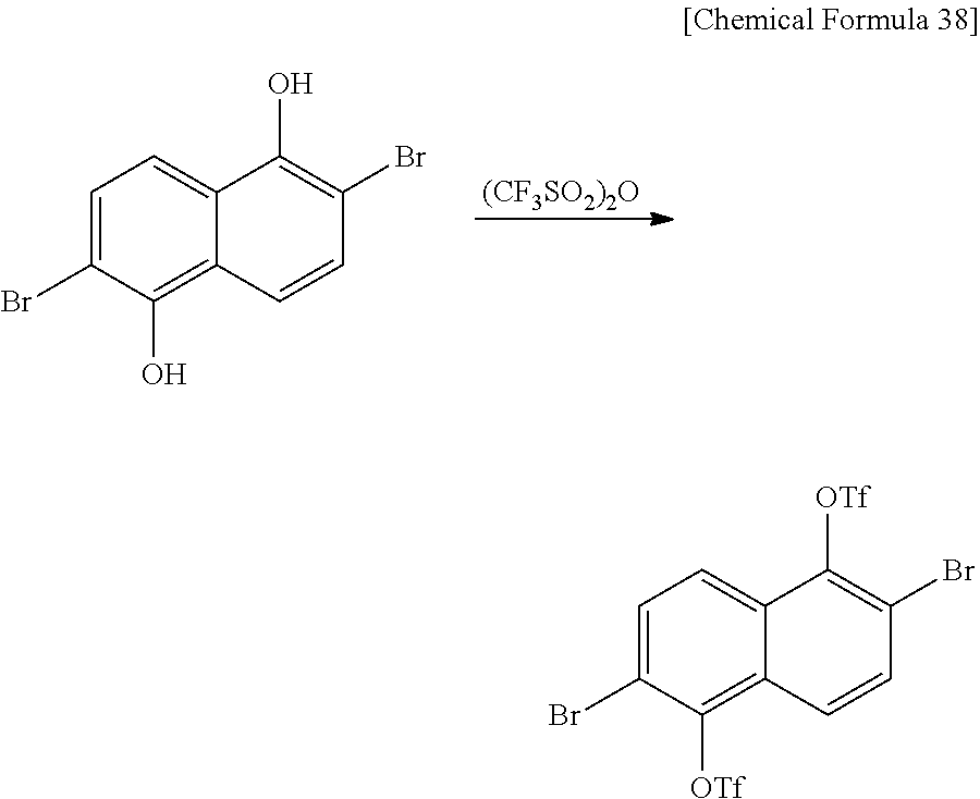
[(CF3SO2)2O].C1=C(Br)C(O)=C2C(=C1)C(O)=C(Br)C=C2.C1=C(Br)C([OTf])=C2C(=C1)C([OTf])=C(Br)C=C2
